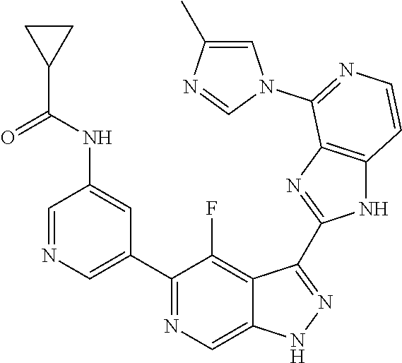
C1=NC=C(C2=NC=C3C(=C2F)C(C2=NC4=C(N2)C=CN=C4N2C=C(C)N=C2)=NN3)C=C1NC(=O)C1CC1
